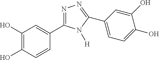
C1(O)=C(O)C=CC(C2=NN=C(C3=CC=C(O)C(O)=C3)N2[H])=C1
